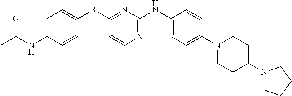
C1=CC(NC2=NC=CC(SC3=CC=C(NC(C)=O)C=C3)=N2)=CC=C1N1CCC(N2CCCC2)CC1
